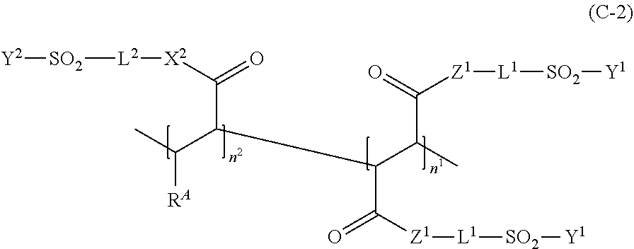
CC(C(C([X2][L2][SO2][Y2])=O)C(C(C(=O)[Z1][L1][SO2][Y1])C)C(=O)[Z1][L1][SO2][Y1])[RA]
